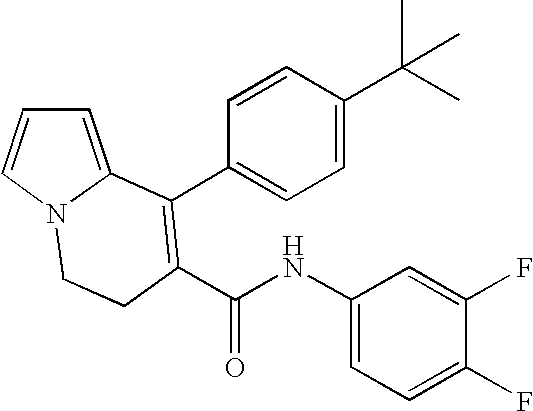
C1(NC(=O)C2=C(C3=CC=C(C(C)(C)C)C=C3)C3=CC=CN3CC2)=CC=C(F)C(F)=C1
